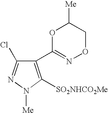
C1(C2=NOCC([Me])O2)=C([SO2NHCO2Me])N([Me])N=C1Cl
